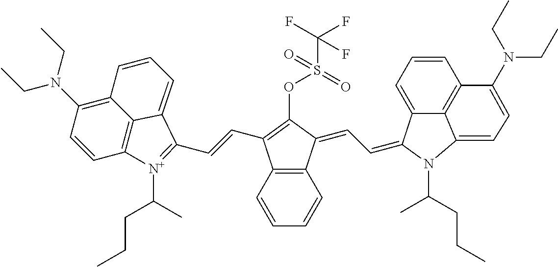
O(C1=C(C=CC2=[N+](C(CCC)C)C3=C4C(=C(N(CC)CC)C=C3)C=CC=C42)C2=C(C1=CC=C1C3=CC=CC4=C3C(=CC=C4N(CC)CC)N1C(CCC)C)C=CC=C2)S(C(F)(F)F)(=O)=O
